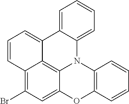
C12=C(Br)C=C3C4=C1C(=CC=C2)C1=CC=CC=C1N4C1=C(O3)C=CC=C1
